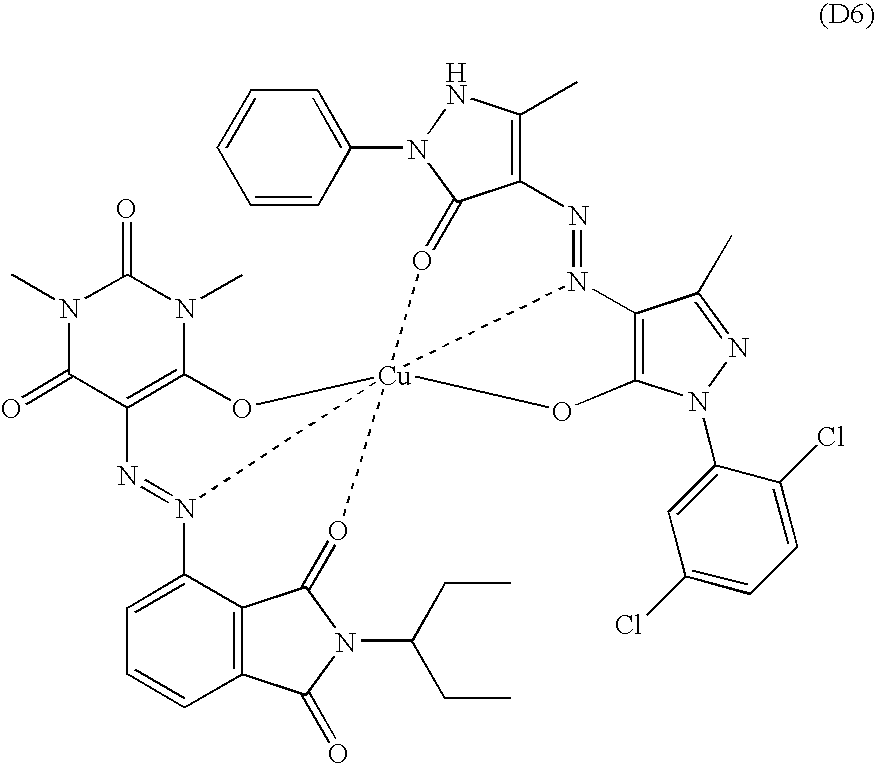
O1=C2C(=C(C)NN2C2=CC=CC=C2)N=N2[Cu]134(OC1=C2C(C)=NN1C1=CC(Cl)=CC=C1Cl)OC1=C(C(=O)N(C)C(=O)N1C)N=N3C1=CC=CC2=C1C(=O4)N(C(CC)CC)C2=O
